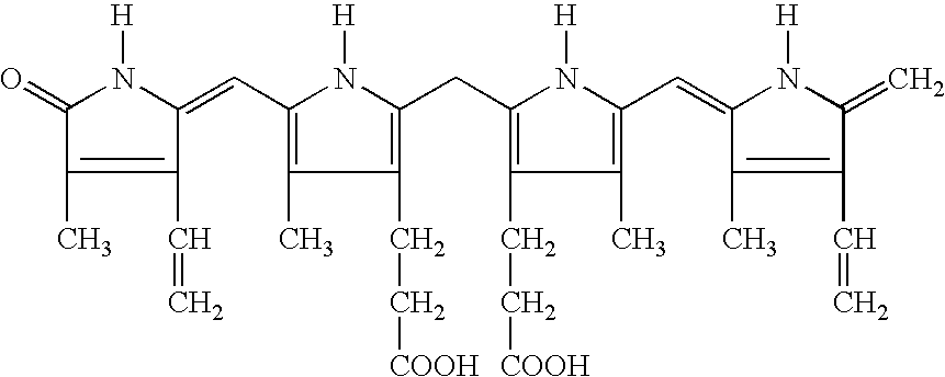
C1(C=C)=C(C)C(=O)N([H])C1=CC1=C(C)C(CC[COOH])=C(CC2=C(CC[COOH])C(C)=C(C=C3N([H])C(=C)C(C=C)=C3C)N2[H])N1[H]
